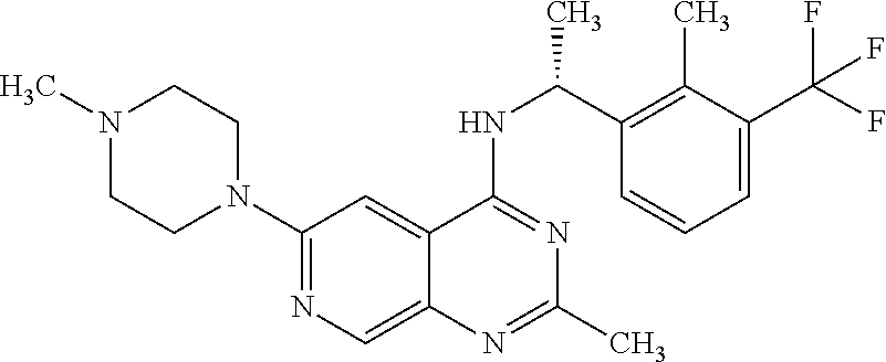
N1=C(NC(C2=C(C)C(C(F)(F)F)=CC=C2)C)C2=CC(N3CCN(C)CC3)=NC=C2N=C1C
